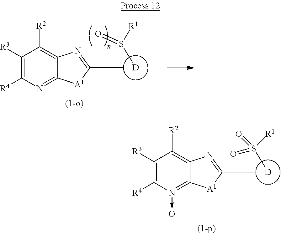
[D]S(=O)[R1].C1([R3])=C([R4])N=C2C(=C1[R2])N=C(C)[A1]2.[D]S(=O)([R1])=O.C1([R3])=C([R4])N(->O)=C2C(=C1[R2])N=C(C)[A1]2
